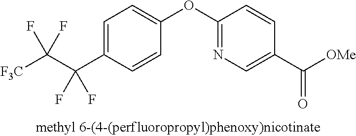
C1=C(C(C([F3C])(F)F)(F)F)C=CC(OC2=NC=C(C([OMe])=O)C=C2)=C1
